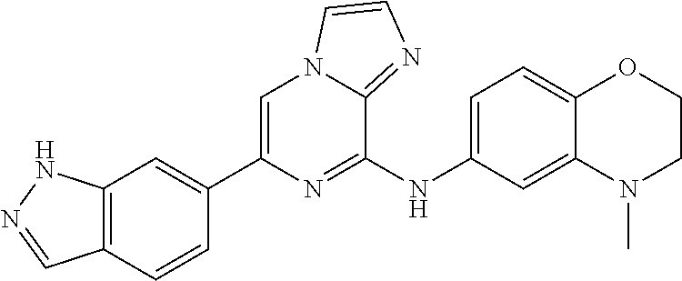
C12=C(C=CC(C3=CN4C(=NC=C4)C(NC4=CC=C5C(=C4)N(C)CCO5)=N3)=C1)C=NN2
